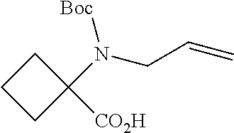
C1CCC1(N(CC=C)[Boc])[CO2H]
